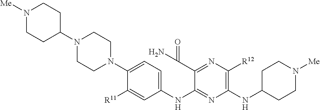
N1([Me])CCC(N2CCN(C3=CC=C(NC4=NC(NC5CCN([Me])CC5)=C([R12])N=C4C(N)=O)C=C3[R11])CC2)CC1
